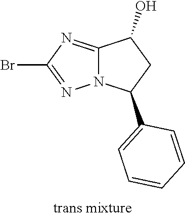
BrC1=NN2C(=N1)C(O)CC2C1=CC=CC=C1
